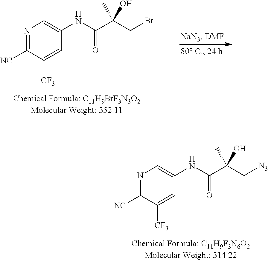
O=C(C(CBr)(C)O)NC1=CN=C([NC])C([CF3])=C1.O=C(C(C[N3])(C)O)NC1=CN=C([NC])C([CF3])=C1
